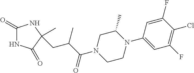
C1(=O)NC(=O)C(C)(CC(C(N2CCN(C3=CC(F)=C(Cl)C(F)=C3)C(C)C2)=O)C)N1
